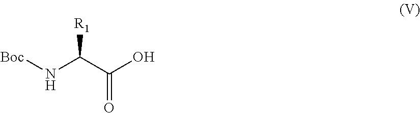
[Boc]NC(C(O)=O)[R1]
